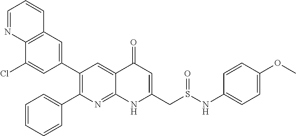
C12=C(C=C(C3=C(C4=CC=CC=C4)N=C4C(=C3)C(=O)C=C(CS(NC3=CC=C(OC)C=C3)=O)N4)C=C1Cl)C=CC=N2
